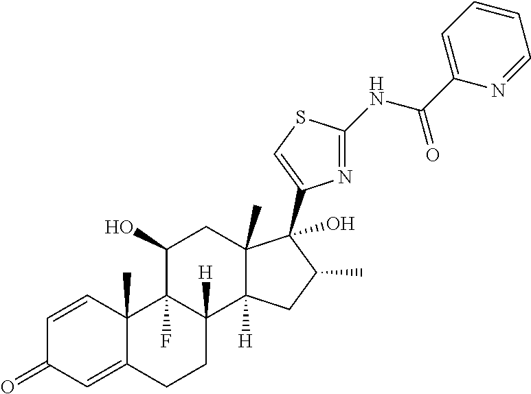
C1=CC2(C)C(=CC1=O)CCC1([H])C2(F)C(O)CC2(C)C1([H])CC(C)C2(C1=CSC(NC(C2=CC=CC=N2)=O)=N1)O
